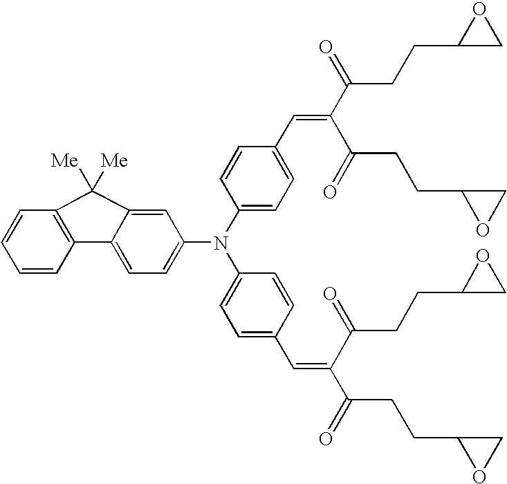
C1=CC2=C(C=C1)C1=CC=C(N(C3=CC=C(C=C(C(=O)CCC4CO4)C(=O)CCC4OC4)C=C3)C3=CC=C(C=C(C(=O)CCC4OC4)C(CCC4CO4)=O)C=C3)C=C1C2([Me])[Me]
